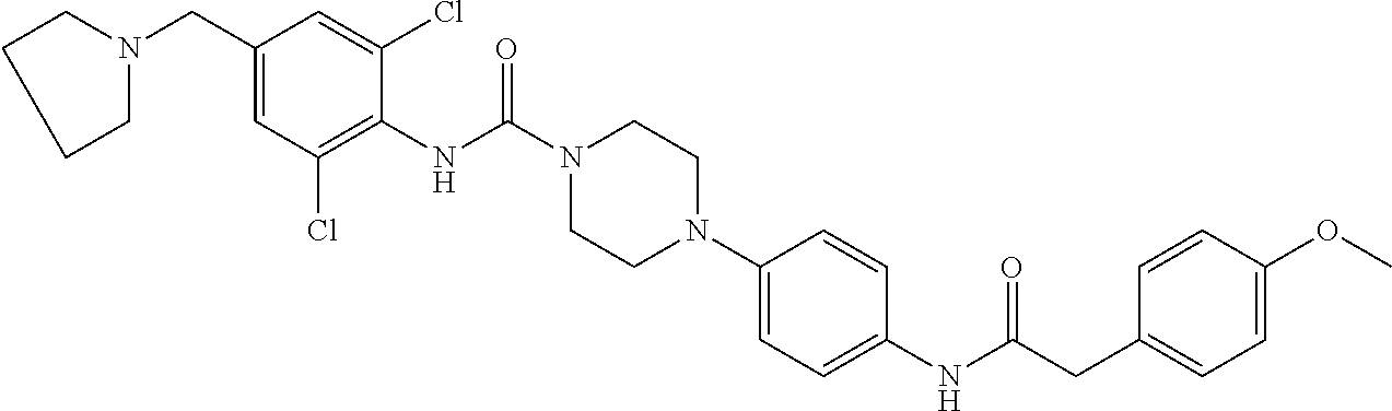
N1(CC2=CC(Cl)=C(NC(N3CCN(C4=CC=C(NC(CC5=CC=C(OC)C=C5)=O)C=C4)CC3)=O)C(Cl)=C2)CCCC1
